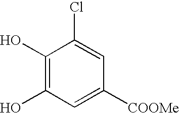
C1(O)=C(O)C=C([COOMe])C=C1Cl
